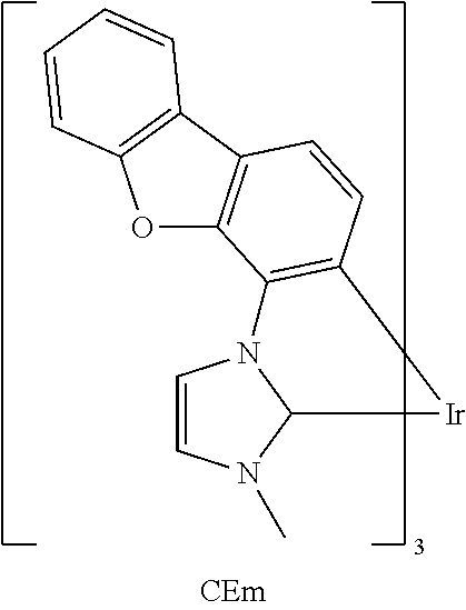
O1C2=C(C3=C1C=CC=C3)C=CC1=C2N2C=CN(C)C2[Ir]1
